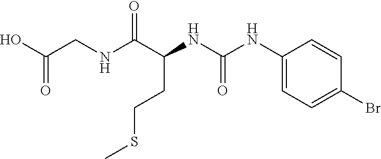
N(C(C(NC(NC1=CC=C(Br)C=C1)=O)CCSC)=O)CC(=O)O
